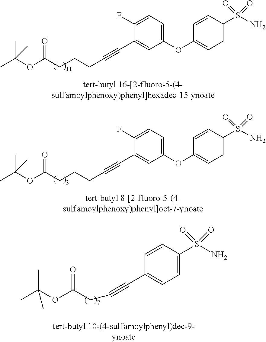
C(C)(OC(CCCC#CC1=CC(OC2=CC=C(S(N)(=O)=O)C=C2)=CC=C1F)=O)(C)C.C(C)(OC(CCCC#CC1=CC(OC2=CC=C(S(N)(=O)=O)C=C2)=CC=C1F)=O)(C)C.C(C#CC1=CC=C(S(N)(=O)=O)C=C1)C(OC(C)(C)C)=O
